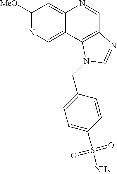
C1([MeO])=NC=C2C(=C1)N=CC1=C2N(CC2=CC=C(S(N)(=O)=O)C=C2)C=N1
